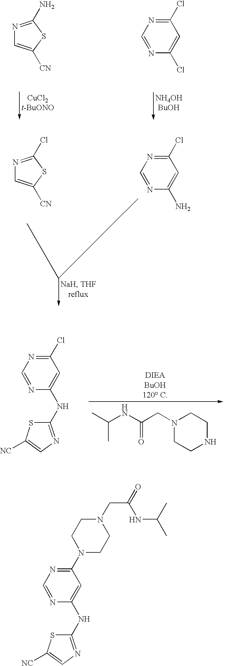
N1=C(N)SC([CN])=C1.C1=NC(Cl)=CC(Cl)=N1.N1=C(Cl)SC([CN])=C1.C1=NC(N)=CC(Cl)=N1.C1=NC(NC2=NC=C([NC])S2)=CC(Cl)=N1.CC(NC(CN1CCNCC1)=O)C.C1(NC2=CC(N3CCN(CC(NC(C)C)=O)CC3)=NC=N2)=NC=C([NC])S1
